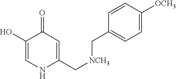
C1(O)=CNC(C[NCH3]CC2=CC=C([OCH3])C=C2)=CC1=O
